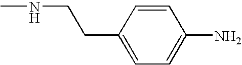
CNCCC1=CC=C(N)C=C1
